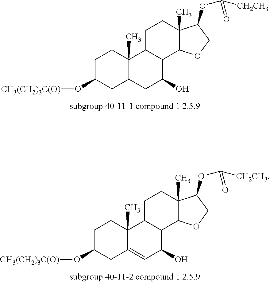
C1C(O[CH3(CH2)3C(O)])CC2C(C)(C1)C1C(C(O)C2)C2C(C)(CC1)C(OC([CH2CH3])=O)CO2.C1C(O[CH3(CH2)3C(O)])CC2=CC(O)C3C(C2(C)C1)CCC1(C)C3OCC1OC([CH2CH3])=O
